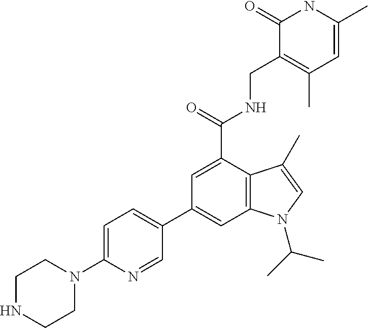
C1=C(C(=O)NCC2=C(C)C=C(C)NC2=O)C2=C(C=C1C1=CC=C(N3CCNCC3)N=C1)N(C(C)C)C=C2C
